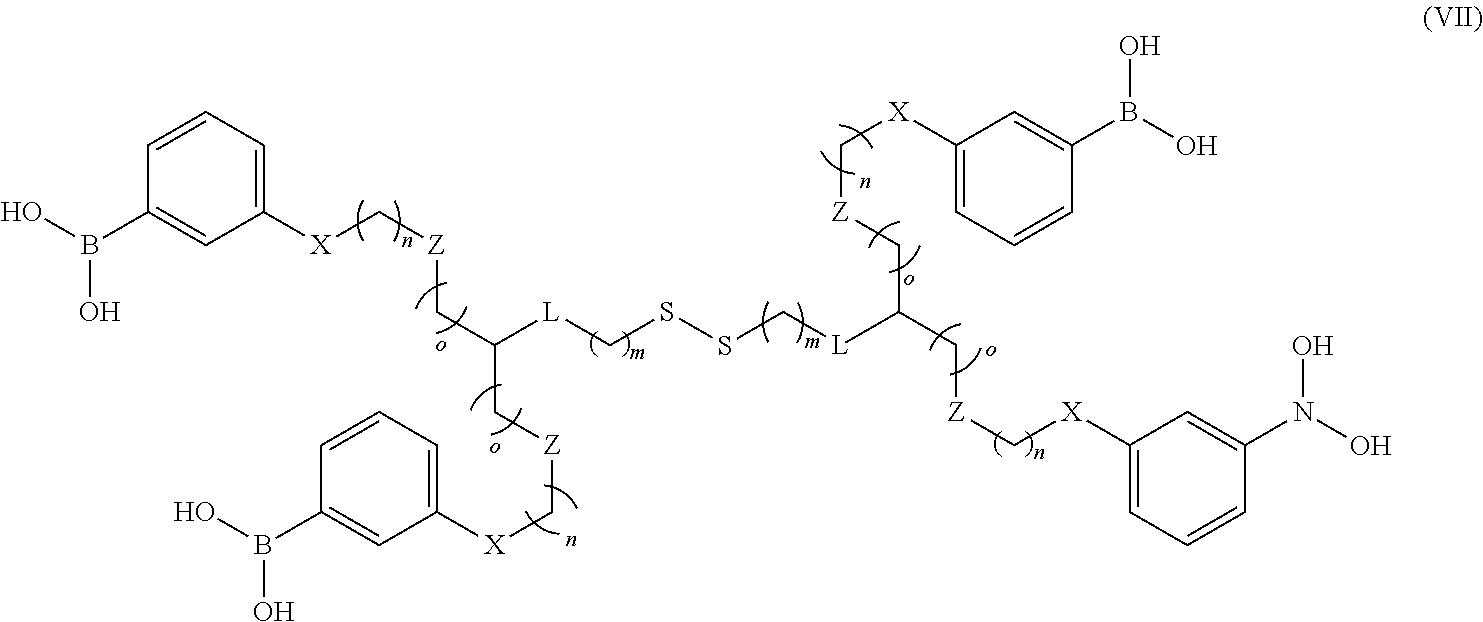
C1(B(O)O)=CC([X]C[Z]CC(C[Z]C[X]C2=CC=CC(B(O)O)=C2)[L]CSSC[L]C(C[Z]C[X]C2=CC=CC(N(O)O)=C2)C[Z]C[X]C2=CC=CC(B(O)O)=C2)=CC=C1
